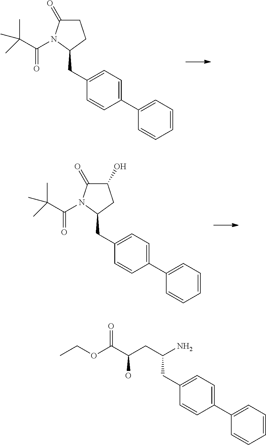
C1(CC2=CC=C(C3=CC=CC=C3)C=C2)CCC(=O)N1C(=O)C(C)(C)C.C1(CC2=CC=C(C3=CC=CC=C3)C=C2)CC(O)C(=O)N1C(=O)C(C)(C)C.C(CC1=CC=C(C2=CC=CC=C2)C=C1)(CC(O)C(OCC)=O)N
